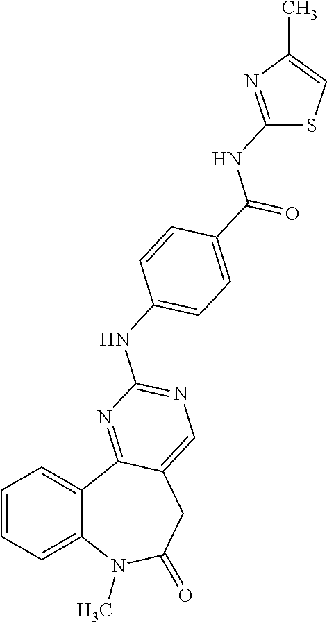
C1=CC=C2C(=C1)C1=NC(NC3=CC=C(C(NC4=NC(C)=CS4)=O)C=C3)=NC=C1CC(=O)N2C
